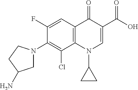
C12=C(C=C(F)C(N3CC(N)CC3)=C1Cl)C(=O)C(C(=O)O)=CN2C1CC1
